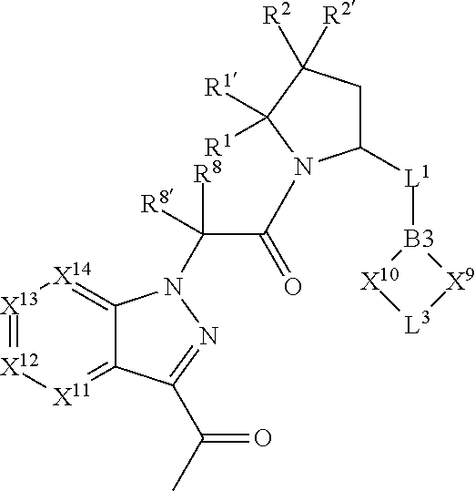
C1([L1][B3]2[X10][L3][X9]2)CC([R2])([R2])C([R1])([R1])N1C(C(N1C2=[X14][X13]=[X12][X11]=C2C(C(C)=O)=N1)([R8])[R8])=O
